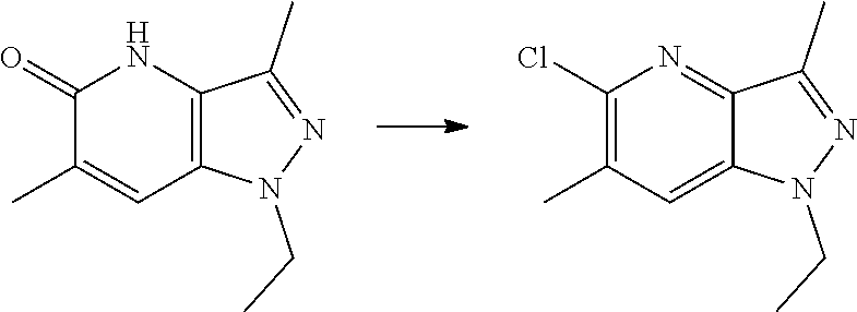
C1=C(C)C(=O)NC2=C1N(CC)N=C2C.C1=C2N(CC)N=C(C)C2=NC(Cl)=C1C
